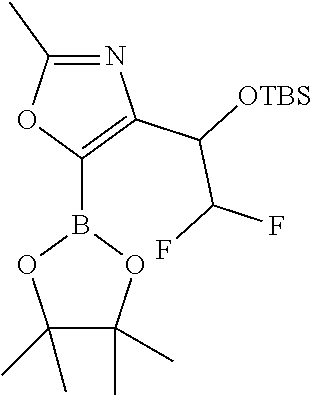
N1=C(C)OC(B2OC(C)(C)C(C)(C)O2)=C1C([OTBS])C(F)F
